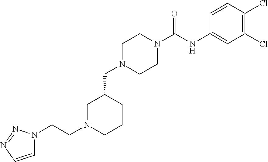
C1=CN=NN1CCN1CCCC(CN2CCN(C(NC3=CC(Cl)=C(Cl)C=C3)=O)CC2)C1
